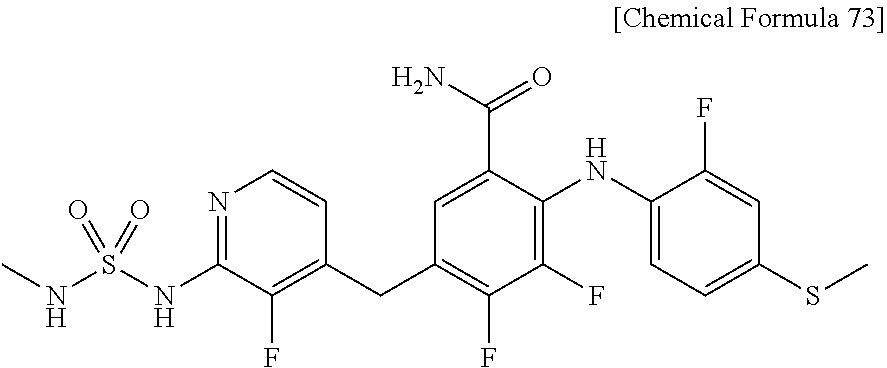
S(=O)(NC1=NC=CC(CC2=C(F)C(F)=C(NC3=CC=C(SC)C=C3F)C(C(N)=O)=C2)=C1F)(NC)=O
